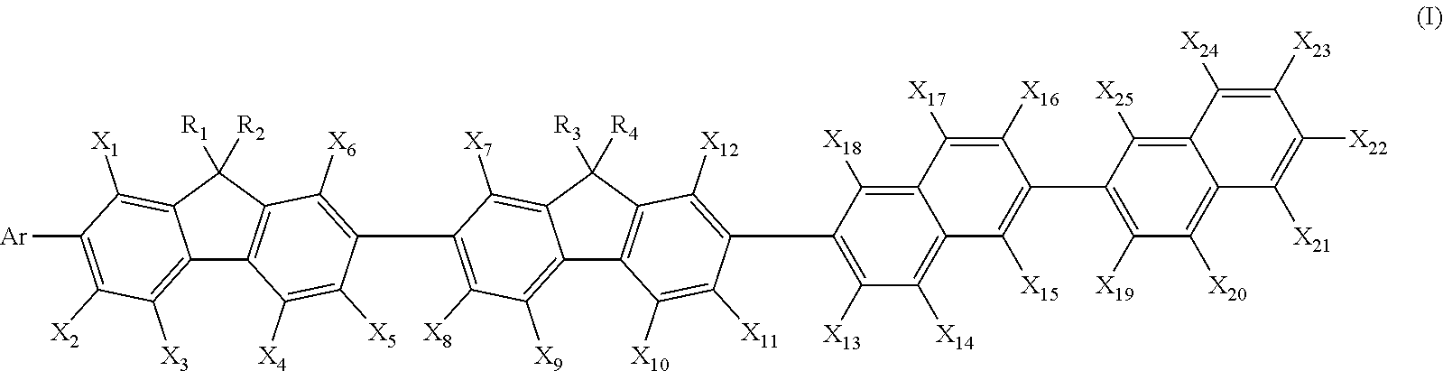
C12=C([X3])C([X2])=C([Ar])C([X1])=C1C([R1])([R2])C1=C2C([X4])=C([X5])C(C2=C([X8])C([X9])=C3C4=C(C([R3])([R4])C3=C2[X7])C([X12])=C(CC2=C([X13])C([X14])=C3C(=C2[X18])C([X17])=C([X16])C(C2=C([X19])C([X20])=C5C(=C2[X25])C([X24])=C([X23])C([X22])=C5[X21])=C3[X15])C([X11])=C4[X10])=C1[X6]
